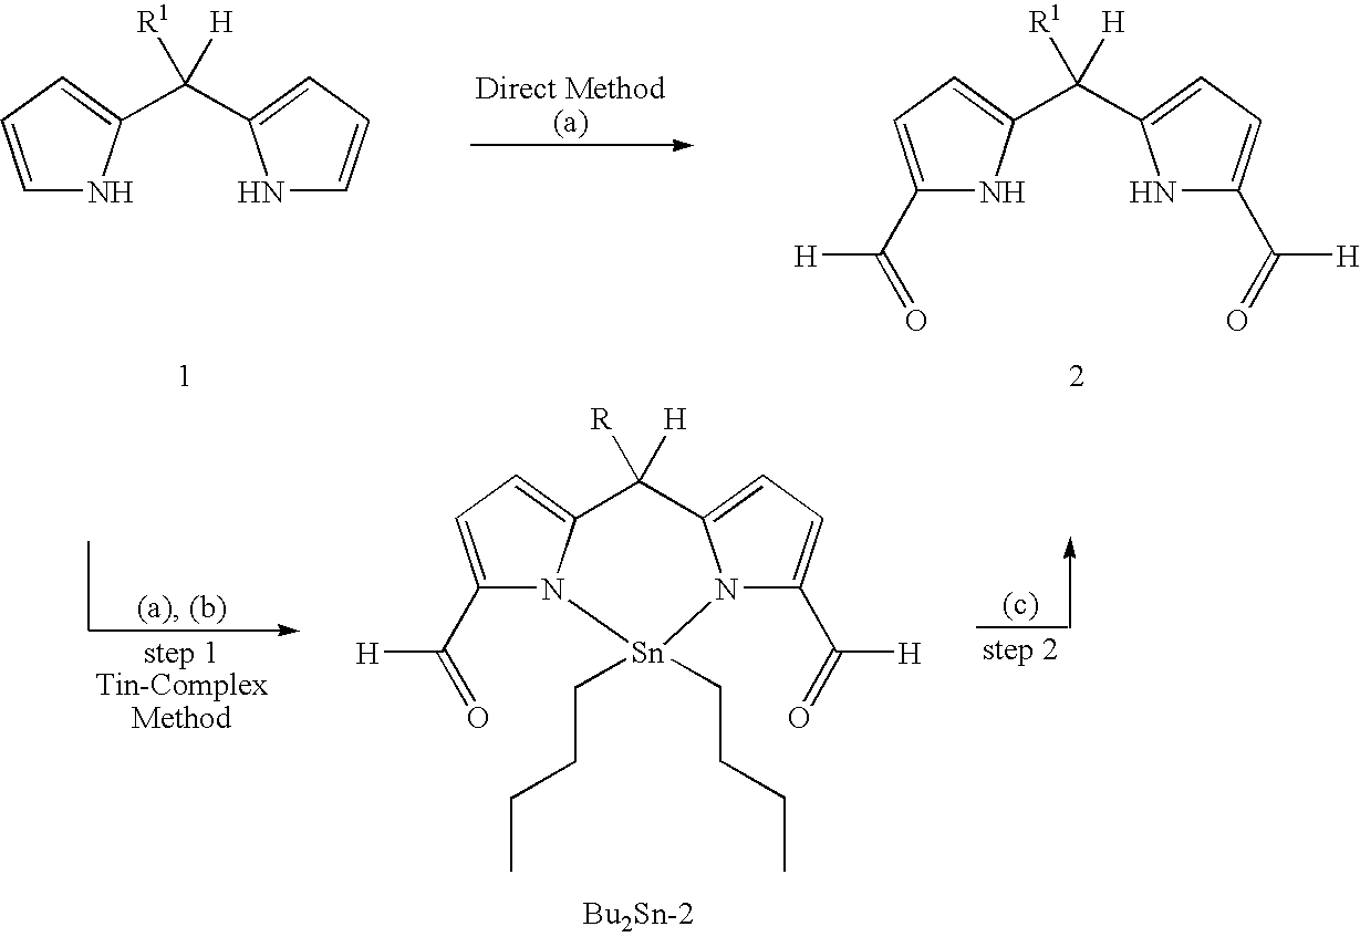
N1C=CC=C1C([R1])([H])C1=CC=CN1.N1C(C(=O)[H])=CC=C1C([R1])([H])C1=CC=C(C(=O)[H])N1.N12C(C(=O)[H])=CC=C1C([R])([H])C1=CC=C(C(=O)[H])N1[Sn]2(CCCC)CCCC
